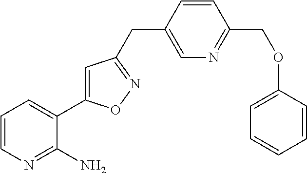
C1=CN=C(N)C(C2=CC(CC3=CN=C(COC4=CC=CC=C4)C=C3)=NO2)=C1
